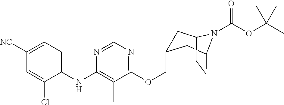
C1(NC2=C(C)C(OCC3CC4CCC(C3)N4C(OC3(C)CC3)=O)=NC=N2)=CC=C([NC])C=C1Cl
